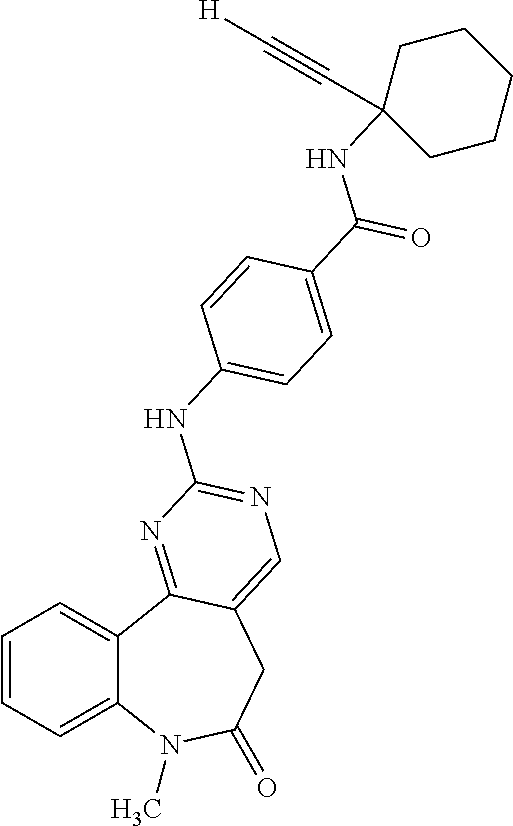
C1=CC=C2C(=C1)C1=NC(NC3=CC=C(C(NC4(C#C[H])CCCCC4)=O)C=C3)=NC=C1CC(=O)N2C
